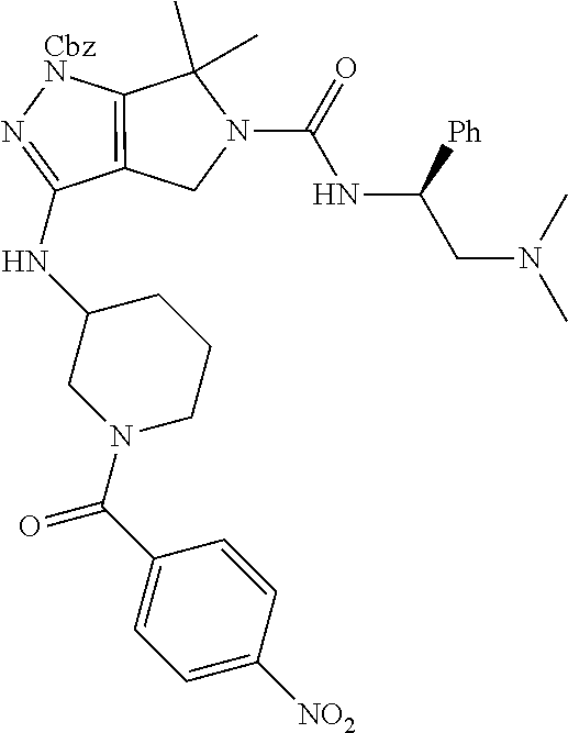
N1=C(NC2CN(C(C3=CC=C([NO2])C=C3)=O)CCC2)C2=C([CbzN]1)C(C)(C)N(C(NC(CN(C)C)[Ph])=O)C2
